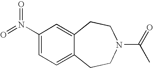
C1CN(C(=O)C)CCC2=CC(N(=O)=O)=CC=C12
